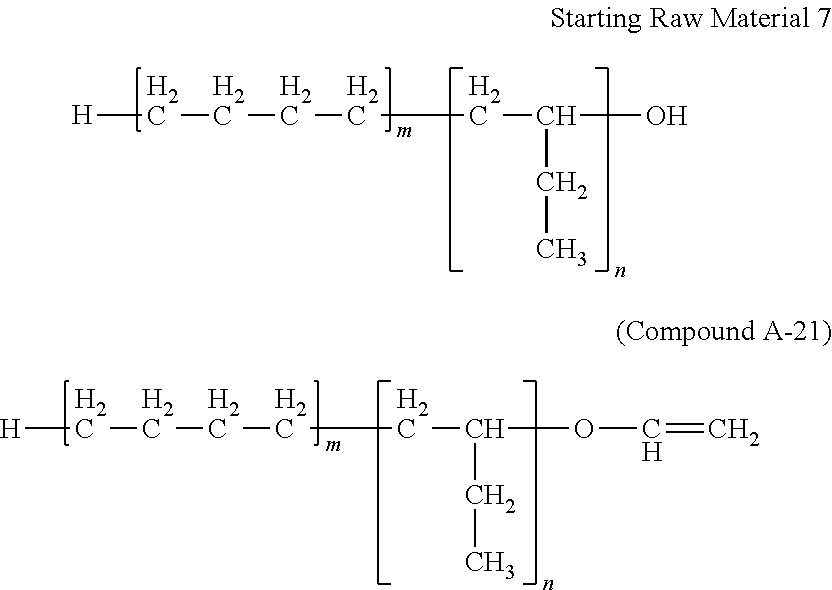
[H]CCCCCC(O)CC.[H]CCCCCC(OC=C)CC
